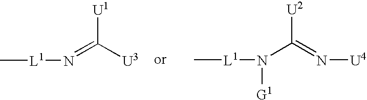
C[L1]N=C([U3])[U1].C[L1]N(C(=N[U4])[U2])[G1]
